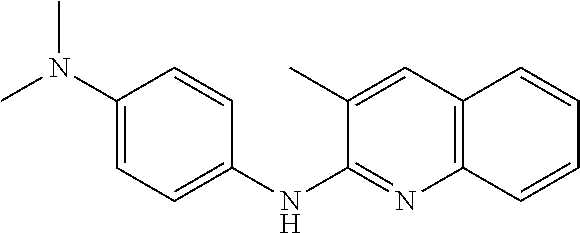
C1(N(C)C)=CC=C(NC2=NC3=C(C=C2C)C=CC=C3)C=C1
